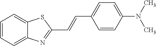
C1=CC=C2C(=C1)SC(C=CC1=CC=C(N(C)C)C=C1)=N2
